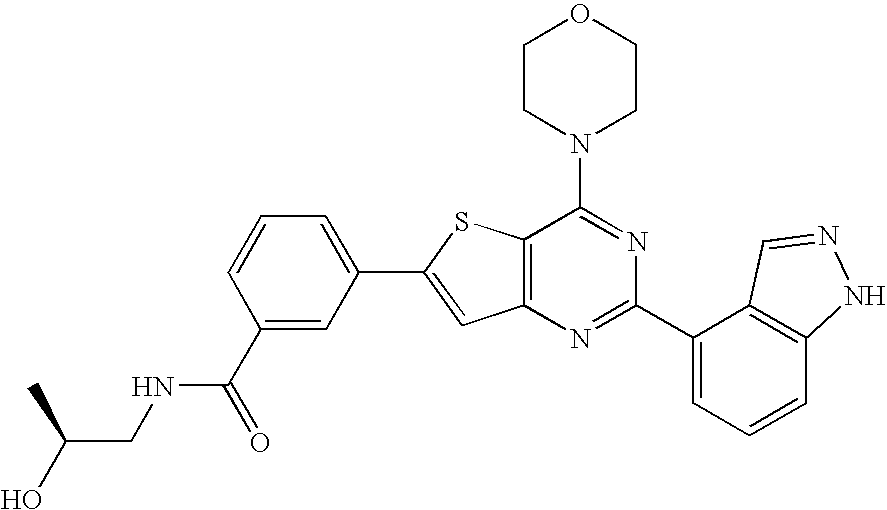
C1CN(C2=NC(C3=CC=CC4=C3C=NN4)=NC3=C2SC(C2=CC=CC(C(NCC(O)C)=O)=C2)=C3)CCO1
